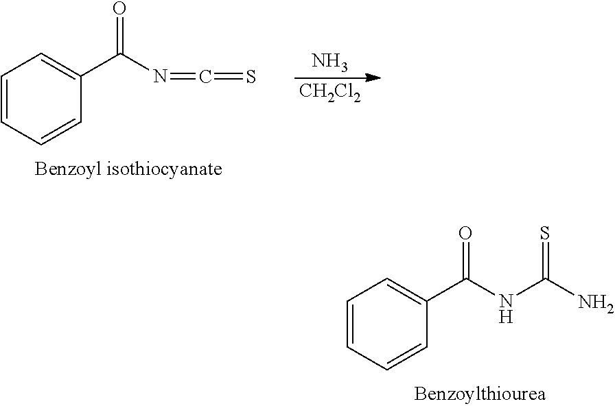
C1=CC=CC(C(N=C=S)=O)=C1.N.[CH2Cl2].C1=CC=CC(C(NC(N)=S)=O)=C1
